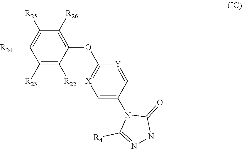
C1([R23])=C([R22])C(OC2=[X]C=C(N3C([R4])=NNC3=O)C=[Y]2)=C([R26])C([R25])=C1[R24]
